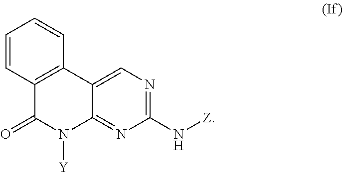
C1(N[Z])=NC=C2C(=N1)N([Y])C(=O)C1=C2C=CC=C1
